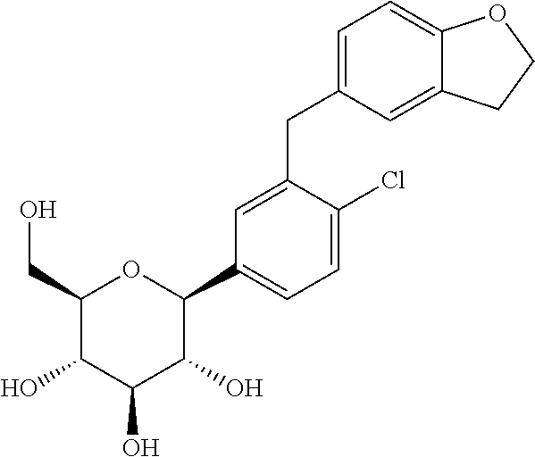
C1=C(CC2=CC=C3C(=C2)CCO3)C(Cl)=CC=C1C1C(O)C(O)C(O)C(CO)O1
